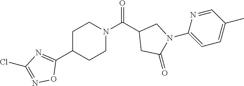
C1C(C2=NC(Cl)=NO2)CCN(C(C2CC(=O)N(C3=CC=C(C)C=N3)C2)=O)C1
